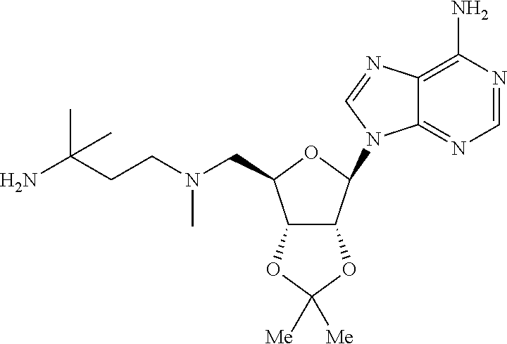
C1=NC(N)=C2C(=N1)N(C1C3C(C(CN(C)CCC(N)(C)C)O1)OC([Me])([Me])O3)C=N2
